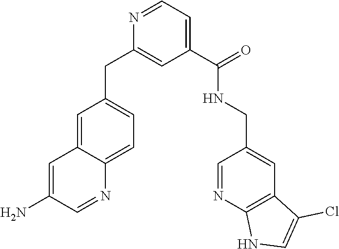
C1=C2C(=CC=C1CC1=CC(C(NCC3=CC4=C(N=C3)NC=C4Cl)=O)=CC=N1)N=CC(N)=C2
